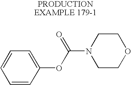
C1=CC(OC(N2CCOCC2)=O)=CC=C1
